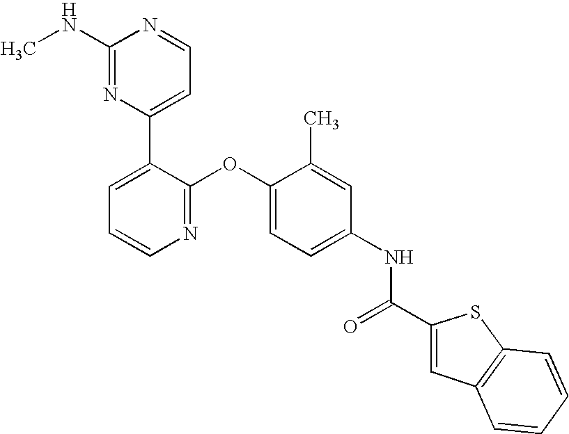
C1(NC)=NC(C2=CC=CN=C2OC2=CC=C(NC(=O)C3=CC4=C(S3)C=CC=C4)C=C2C)=CC=N1
